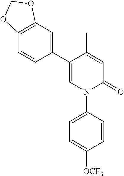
C1=C(C)C(C2=CC3=C(C=C2)OCO3)=CN(C2=CC=C([OCF3])C=C2)C1=O
